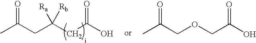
CC(CC(CC(O)=O)([Ra])[Rb])=O.CC(COCC(O)=O)=O
